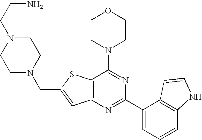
C12=C(N=C(C3=CC=CC4=C3C=CN4)N=C1N1CCOCC1)C=C(CN1CCN(CCN)CC1)S2
